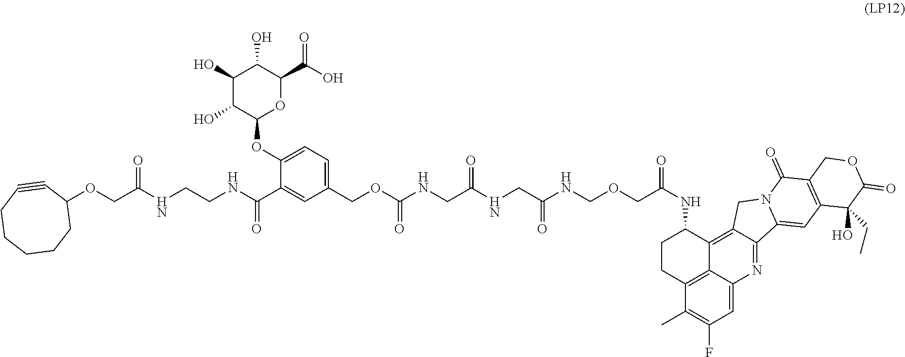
C1CC2=C3C(=C4C(=NC3=CC(F)=C2C)C2=CC3=C(C(=O)N2C4)COC(=O)C3(O)CC)C1NC(COCNC(CNC(CNC(OCC1=CC=C(OC2OC(C(=O)O)C(O)C(O)C2O)C(C(NCCNC(COC2C#CCCCCC2)=O)=O)=C1)=O)=O)=O)=O
